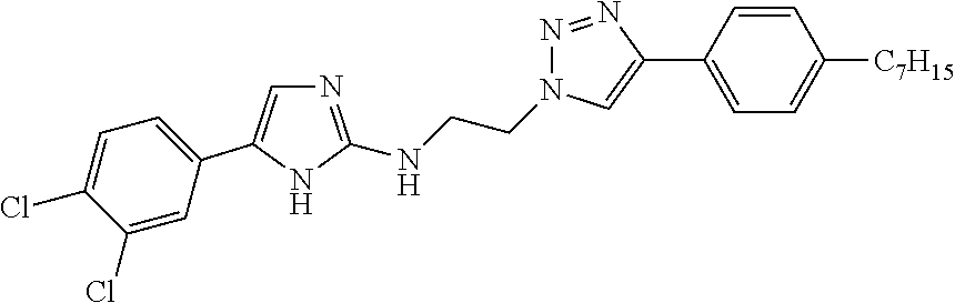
N1=C(NCCN2N=NC(C3=CC=C([C7H15])C=C3)=C2)NC(C2=CC=C(Cl)C(Cl)=C2)=C1
